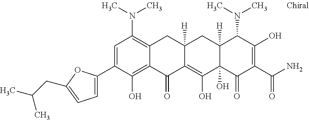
C1=C(C2=CC=C(CC(C)C)O2)C(O)=C2C(=C1N(C)C)CC1([H])C(=C(O)C3(O)C([H])(C1)C(N(C)C)C(O)=C(C(N)=O)C3=O)C2=O
